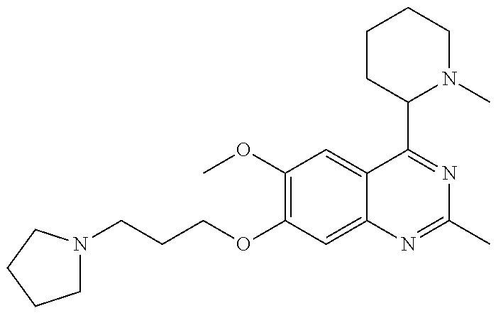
C1N(CCCOC2=C(OC)C=C3C(=C2)N=C(C)N=C3C2N(C)CCCC2)CCC1
